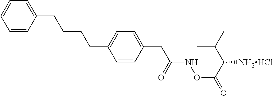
C1=CC(CC(NOC(=O)C([NH2HCl])C(C)C)=O)=CC=C1CCCCC1=CC=CC=C1
